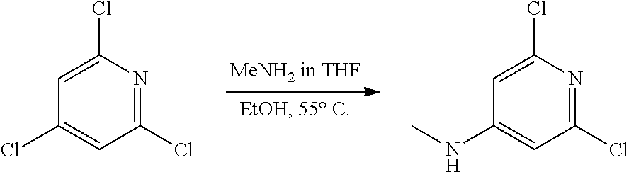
C1(Cl)=NC(Cl)=CC(Cl)=C1.C1(Cl)=NC(Cl)=CC(NC)=C1
